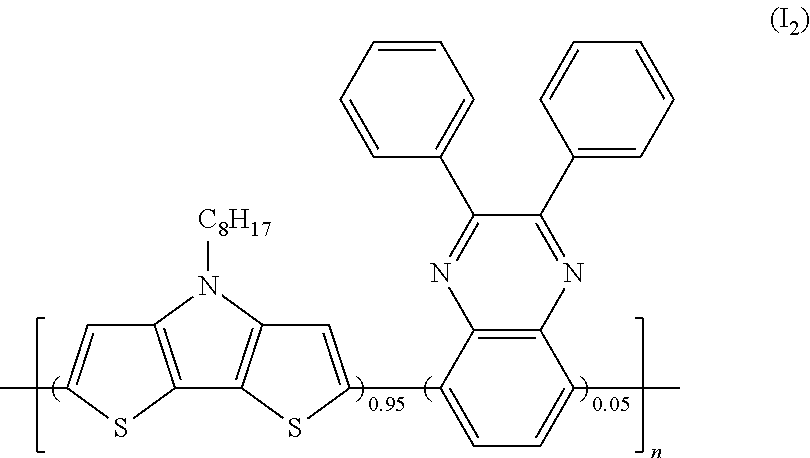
C12=C(SC(C)=C1)C1=C(N2[C8H17])C=C(C2=CC=C(C)C3=C2N=C(C2=CC=CC=C2)C(C2=CC=CC=C2)=N3)S1
